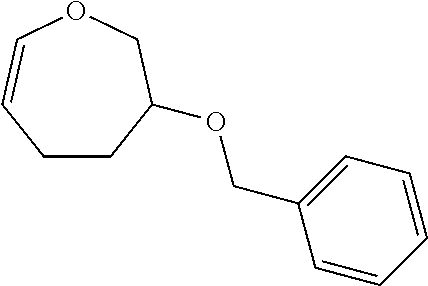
C1CC(OCC2=CC=CC=C2)COC=C1
